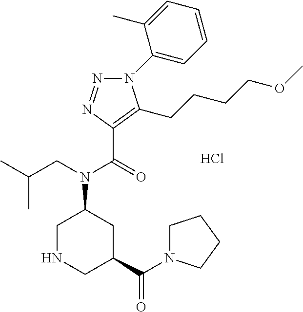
C(=O)(N(CC(C)C)C1CNCC(C(N2CCCC2)=O)C1)C1=C(CCCCOC)N(C2=CC=CC=C2C)N=N1.Cl
